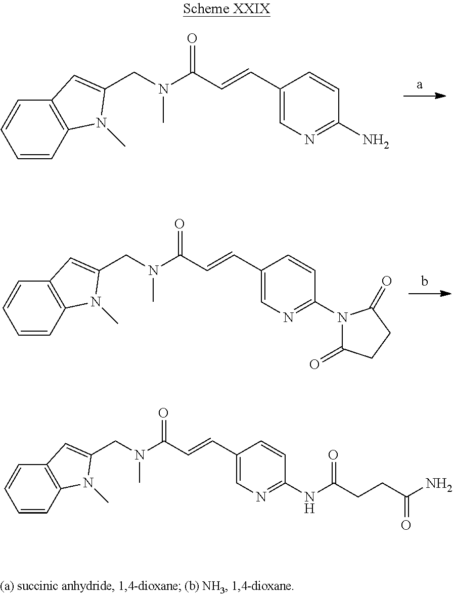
C1=CC2=C(C=C1)C=C(CN(C(C=CC1=CN=C(N)C=C1)=O)C)N2C.C1=CC2=C(C=C1)C=C(CN(C(C=CC1=CN=C(N3C(=O)CCC3=O)C=C1)=O)C)N2C.C1=CC2=C(C=C1)C=C(CN(C(C=CC1=CN=C(NC(CCC(N)=O)=O)C=C1)=O)C)N2C
